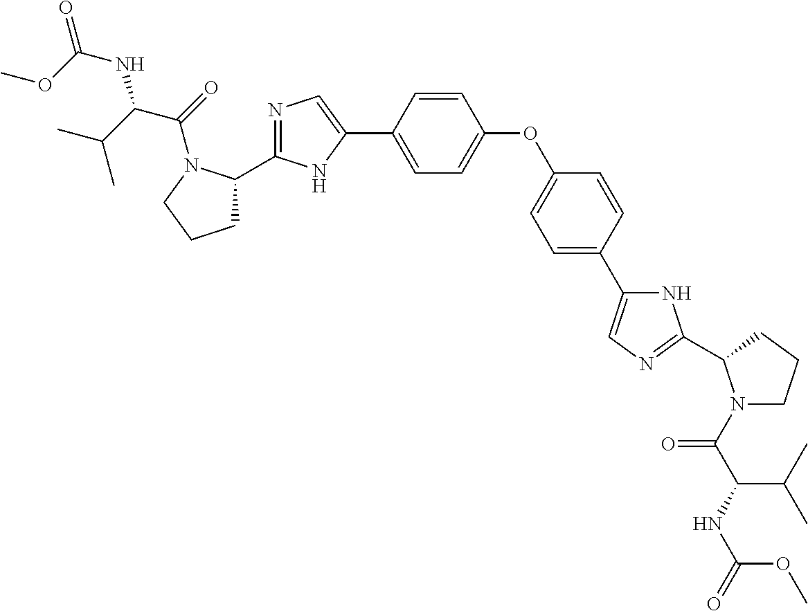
C1=C(C2=CN=C(C3CCCN3C(=O)C(C(C)C)NC(=O)OC)N2)C=CC(OC2=CC=C(C3=CN=C(C4N(C(C(NC(=O)OC)C(C)C)=O)CCC4)N3)C=C2)=C1
